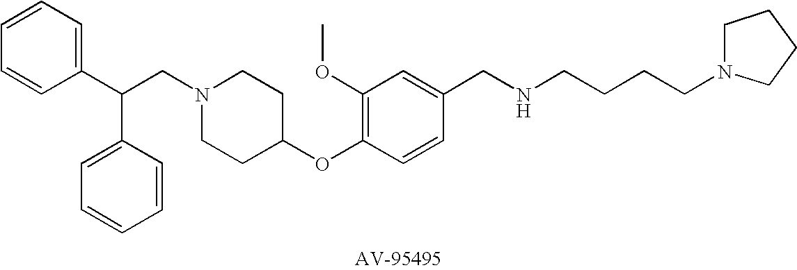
C(CN1CCC(OC2=C(OC)C=C(CNCCCCN3CCCC3)C=C2)CC1)(C1=CC=CC=C1)C1=CC=CC=C1
